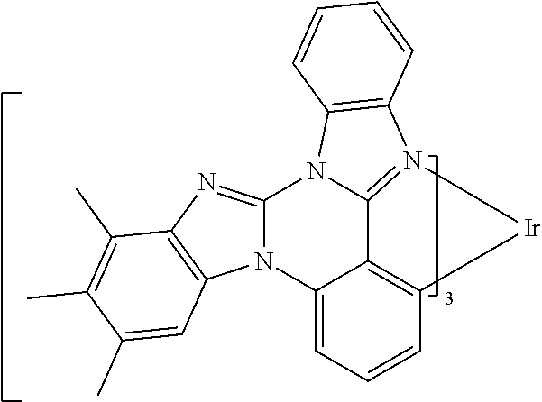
N12C(=NC3=C1C=C(C)C(C)=C3C)N1C3=N(C4=C1C=CC=C4)[Ir]C1=C3C2=CC=C1
